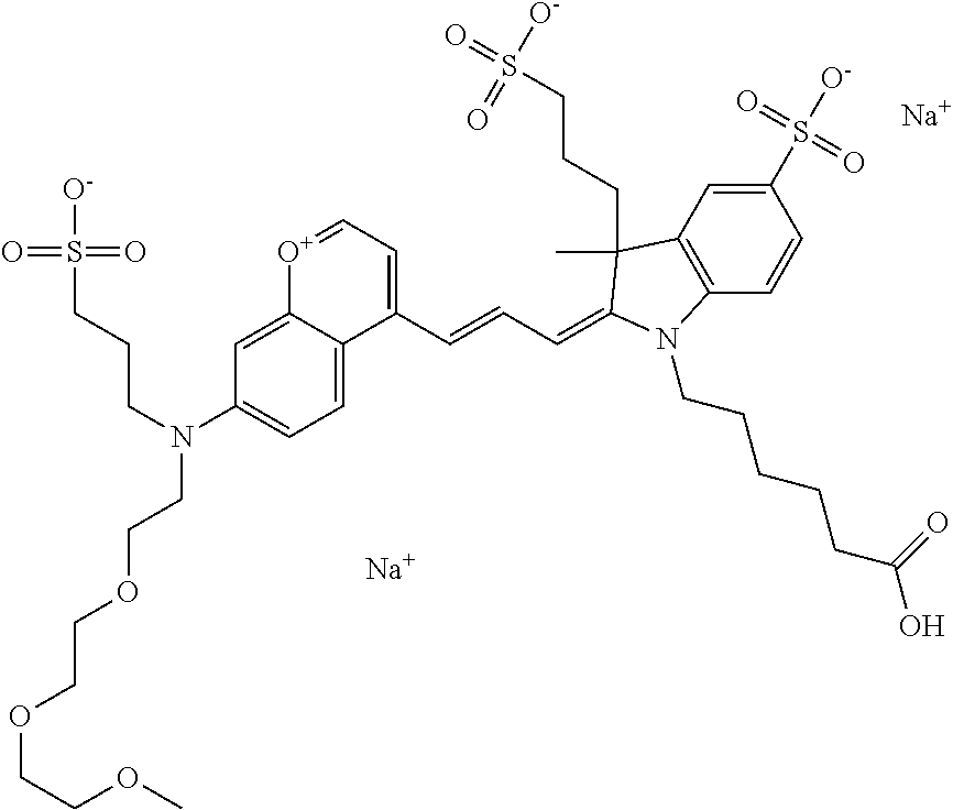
[Na].[Na].C1(S([O-])(=O)=O)=CC2=C(C=C1)N(CCCCCC(O)=O)C(=CC=CC1=CC=[O+]C3=CC(N(CCCS([O-])(=O)=O)CCOCCOCCOC)=CC=C13)C2(C)CCCS(=O)([O-])=O
